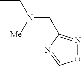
CCN(CC1=NOC=N1)[Me]
